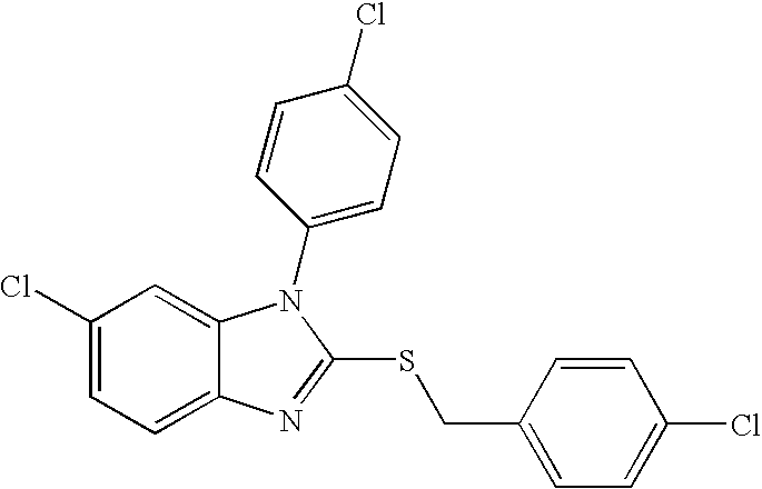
C1(Cl)=CC=C2C(=C1)N(C1=CC=C(Cl)C=C1)C(SCC1=CC=C(Cl)C=C1)=N2
